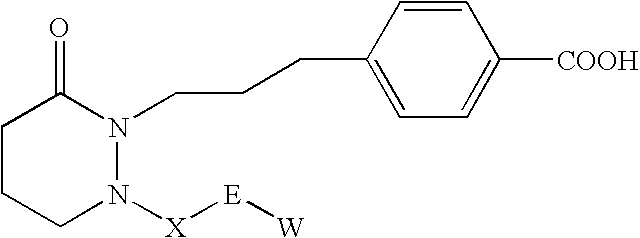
C1CCN([X][E][W])N(CCCC2=CC=C([COOH])C=C2)C1=O
